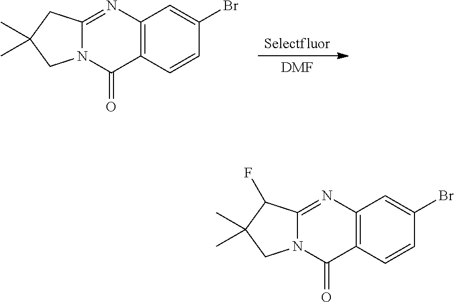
[Selectfluor].[DMF].C12=C(C=CC(Br)=C1)C(=O)N1C(=N2)CC(C)(C)C1.C12=C(C=CC(Br)=C1)C(=O)N1C(=N2)C(F)C(C)(C)C1
